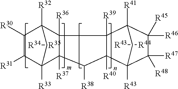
C1([R30])C([R31])C2([R33])C3([R37])C([R36])(C1([R32])C2)C1([R39])C([R40])(C3[R38])C2([R43])C([R47])([R48])C([R46])([R45])C1([R41])C2.[R34][R35].[R43][R44]
